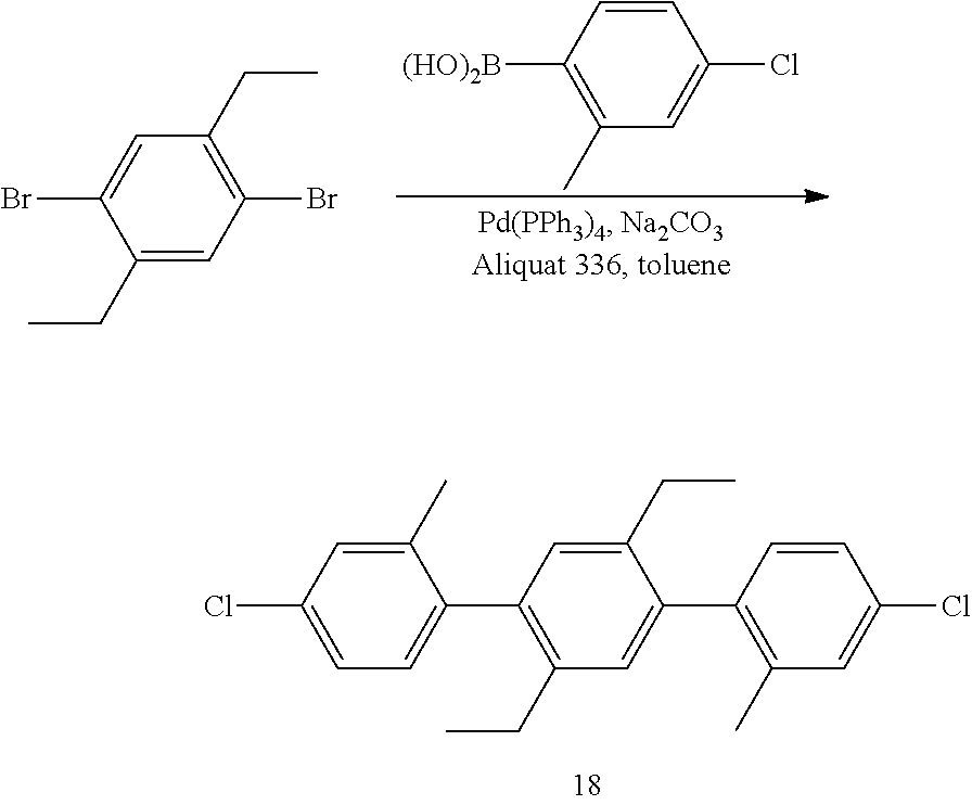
BrC1=CC(CC)=C(Br)C=C1CC.C1([(HO)2B])=C(C)C=C(Cl)C=C1.C1(Cl)=CC=C(C2=C(CC)C=C(C3=C(C)C=C(Cl)C=C3)C(CC)=C2)C(C)=C1
